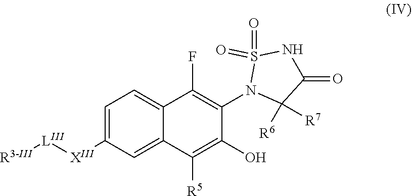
O=S1(=O)N(C2=C(F)C3=CC=C([XIII][LIII][R3-III])C=C3C([R5])=C2O)C([R7])([R6])C(=O)N1
